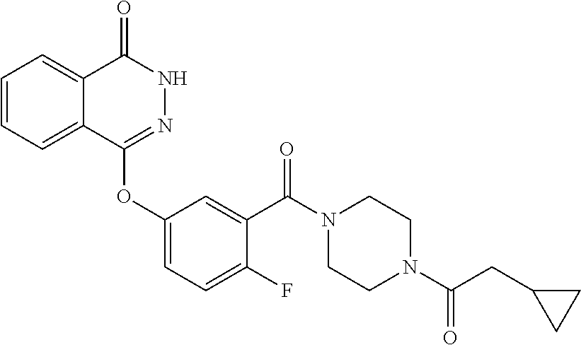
C1=CC=C2C(=C1)C(=O)NN=C2OC1=CC=C(F)C(C(N2CCN(C(CC3CC3)=O)CC2)=O)=C1
